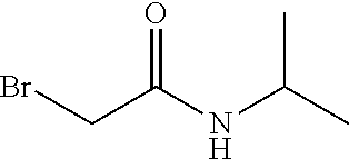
C(C(NC(C)C)=O)Br
